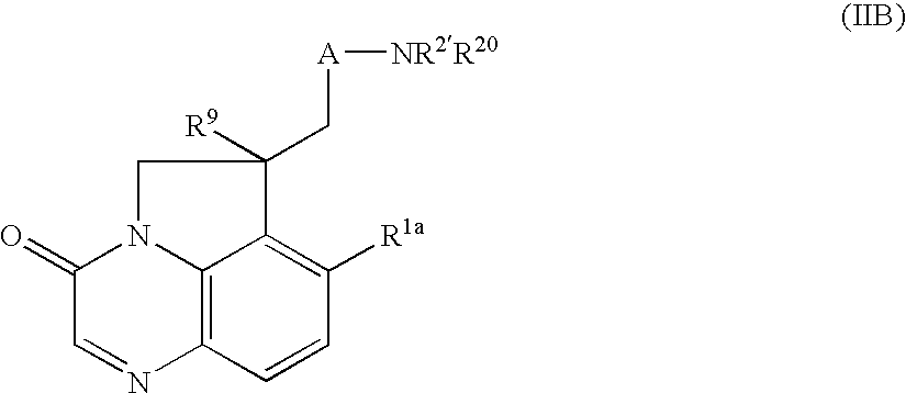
C1(=O)C=NC2=C3N1CC([R9])(C[A][NR2R20])C3=C([R1a])C=C2
